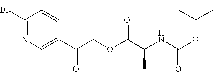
C1(Br)=NC=C(C(COC(C(NC(OC(C)(C)C)=O)C)=O)=O)C=C1
